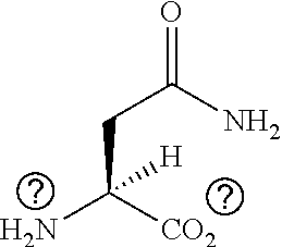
NC([CO2])(CC(=O)N)[H]
